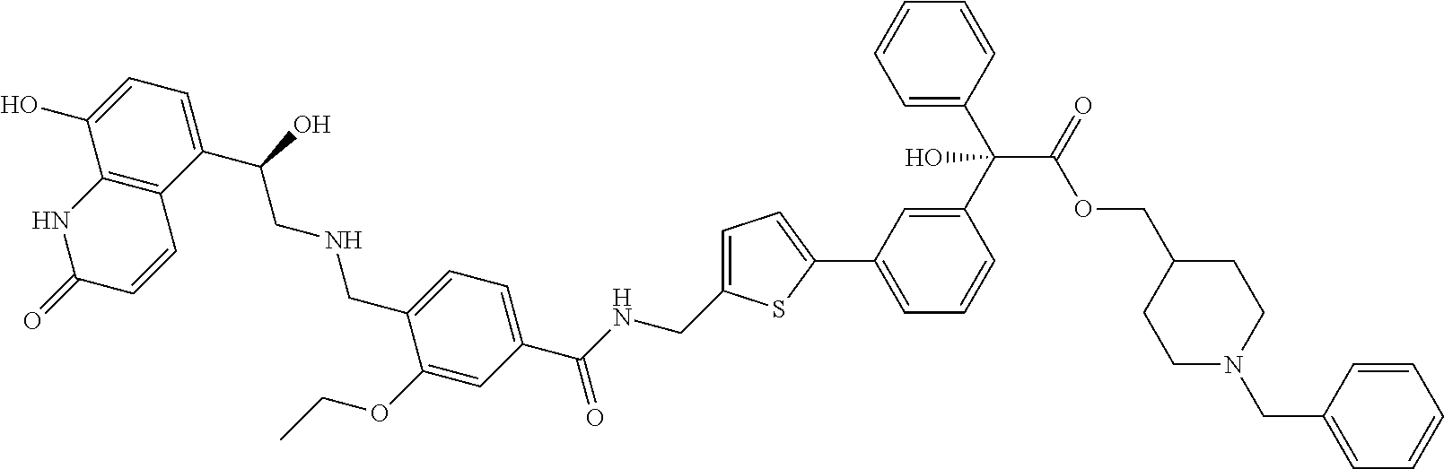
C1(C(CNCC2=CC=C(C(NCC3=CC=C(C4=CC=CC(C(C5=CC=CC=C5)(C(OCC5CCN(CC6=CC=CC=C6)CC5)=O)O)=C4)S3)=O)C=C2OCC)O)=CC=C(O)C2=C1C=CC(=O)N2
